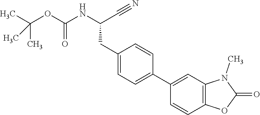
C1(CC(NC(OC(C)(C)C)=O)C#N)=CC=C(C2=CC3=C(C=C2)OC(=O)N3C)C=C1
